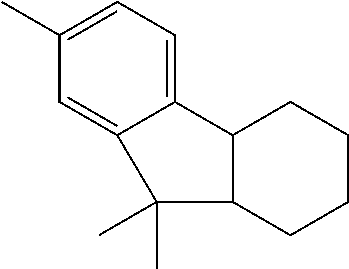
C1(C)=CC=C2C(=C1)C(C)(C)C1C2CCCC1
